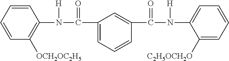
C1=CC=CC([OCH2OC2H5])=C1N([H])C(=O)C1=CC=CC(C(=O)N([H])C2=CC=CC=C2[C2H5OCH2O])=C1
